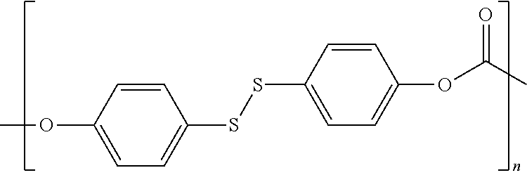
COC1=CC=C(SSC2=CC=C(OC(C)=O)C=C2)C=C1
